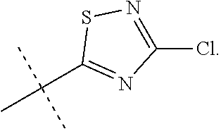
CC(C1=NC(Cl)=NS1)(C)C
